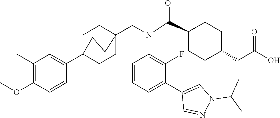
C1(C)=C(OC)C=CC(C23CCC(CN(C(C4CCC(CC(O)=O)CC4)=O)C4=C(F)C(C5=CN(C(C)C)N=C5)=CC=C4)(CC2)CC3)=C1
